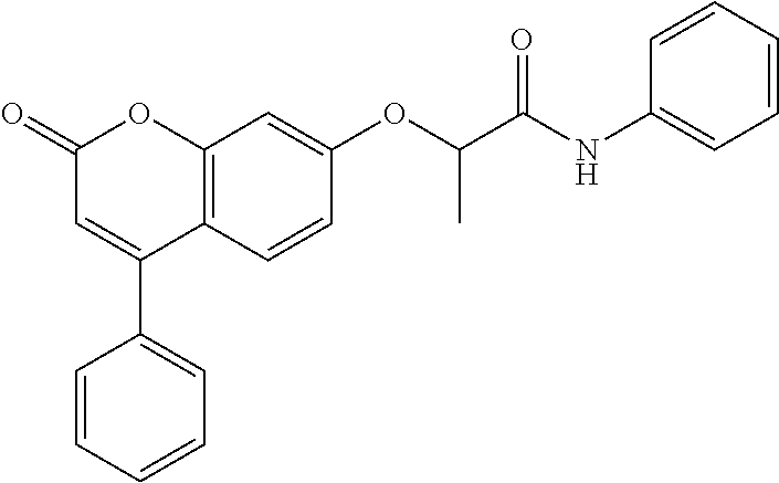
C12=C(C=CC(OC(C(NC3=CC=CC=C3)=O)C)=C1)C(C1=CC=CC=C1)=CC(=O)O2
